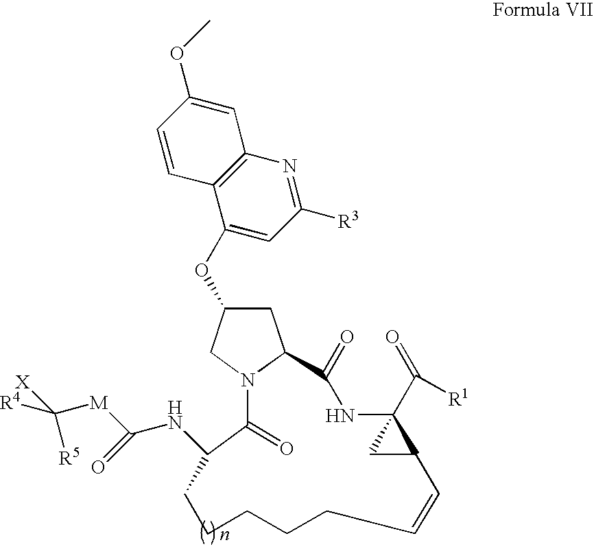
C1=CC(OC)=CC2=C1C(OC1CC3N(C1)C(=O)C(NC([M]C([R5])([X])[R4])=O)CCCCCC=CC1C(C(=O)[R1])(NC3=O)C1)=CC([R3])=N2
